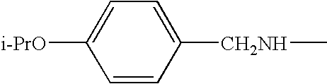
C1=CC([CH2NH]C)=CC=C1[i-PrO]
